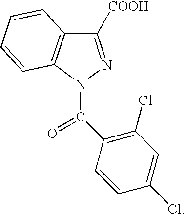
C1([COOH])=NN(C(C2=C(Cl)C=C(Cl)C=C2)=O)C2=C1C=CC=C2
